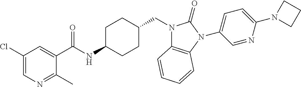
C1(Cl)=CN=C(C)C(C(NC2CCC(CN3C4=C(N(C5=CC=C(N6CCC6)N=C5)C3=O)C=CC=C4)CC2)=O)=C1
